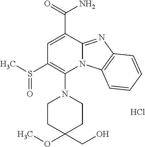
Cl.C1=C(C(=O)N)C2=NC3=C(N2C(N2CCC(OC)(CO)CC2)=C1S(C)=O)C=CC=C3
